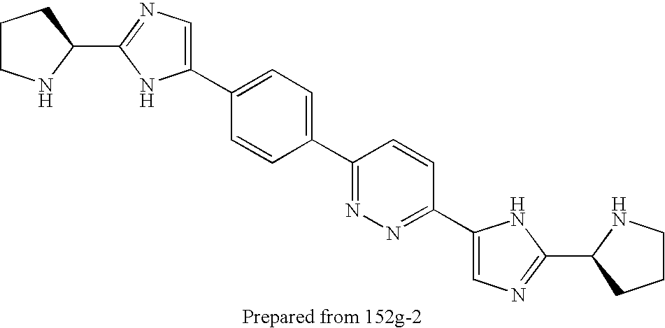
C1(C2=CC=C(C3=NN=C(C4=CN=C(C5NCCC5)N4)C=C3)C=C2)=CN=C(C2NCCC2)N1
